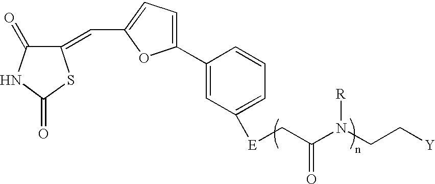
C1(=CC2=CC=C(C3=CC([E]CC(N(CC[Y])[R])=O)=CC=C3)O2)C(=O)NC(=O)S1
